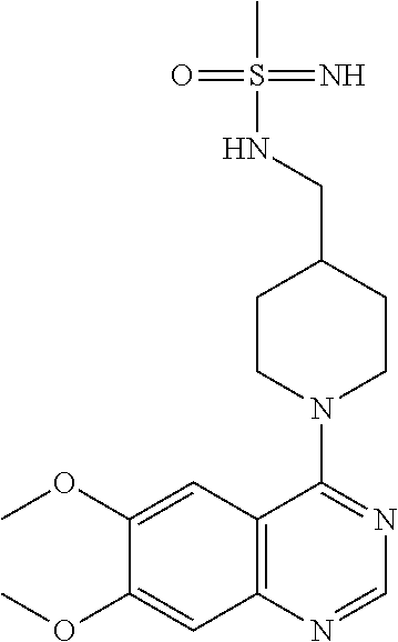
C12=C(N=CN=C1N1CCC(CNS(C)(=N)=O)CC1)C=C(OC)C(OC)=C2
